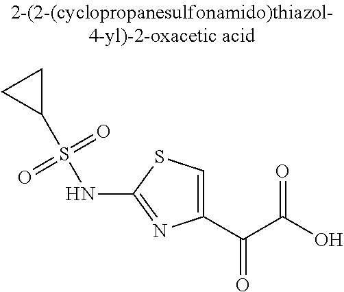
C1(C(C(O)=O)=O)=CSC(NS(=O)(=O)C2CC2)=N1
